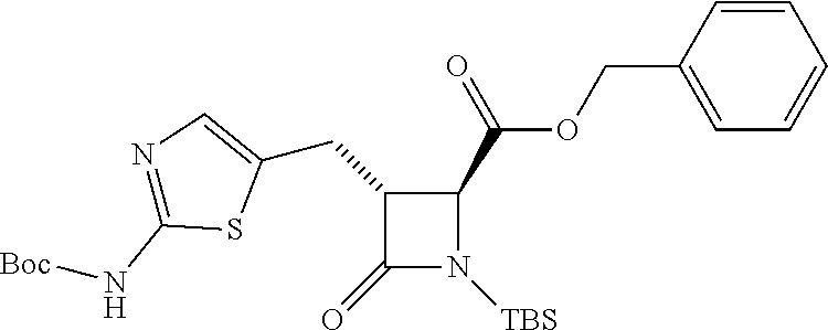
C1(CC2=CN=C(N[Boc])S2)C(=O)N([TBS])C1C(=O)OCC1=CC=CC=C1
